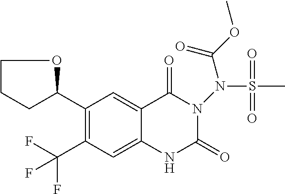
C1(C2OCCC2)=C(C(F)(F)F)C=C2C(=C1)C(=O)N(N(S(C)(=O)=O)C(OC)=O)C(=O)N2
